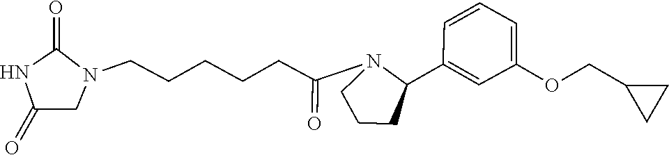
C1=CC(C2N(C(CCCCCN3C(=O)NC(=O)C3)=O)CCC2)=CC(OCC2CC2)=C1
